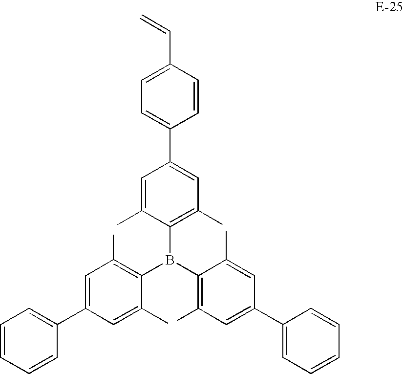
C1=C(C)C(B(C2=C(C)C=C(C3=CC=CC=C3)C=C2C)C2=C(C)C=C(C3=CC=CC=C3)C=C2C)=C(C)C=C1C1=CC=C(C=C)C=C1
